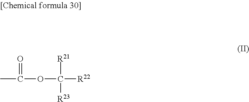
[R21]C([R22])(OC(=O)C)[R23]
